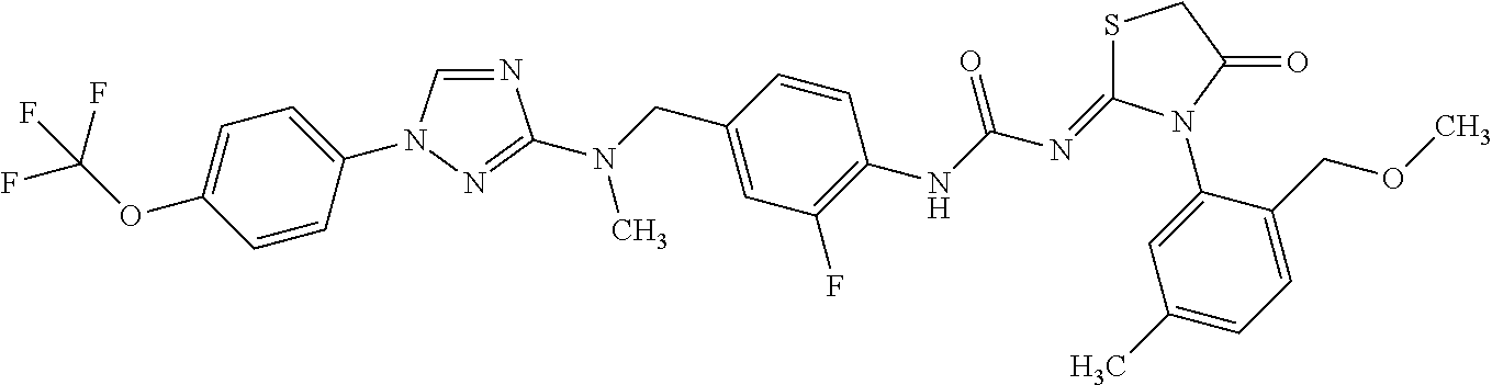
C1=CC(N2C=NC(N(CC3=CC(F)=C(NC(N=C4SCC(=O)N4C4=CC(C)=CC=C4COC)=O)C=C3)C)=N2)=CC=C1OC(F)(F)F
